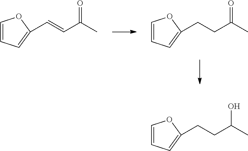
C1=CC=C(C=CC(C)=O)O1.C1=CC=C(CCC(C)=O)O1.C1=CC=C(CCC(C)O)O1
